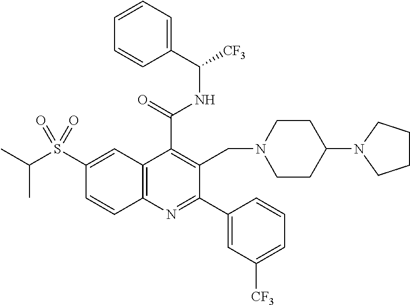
C1(C(=O)NC([CF3])C2=CC=CC=C2)=C(CN2CCC(N3CCCC3)CC2)C(C2=CC([CF3])=CC=C2)=NC2=C1C=C(S(C(C)C)(=O)=O)C=C2
